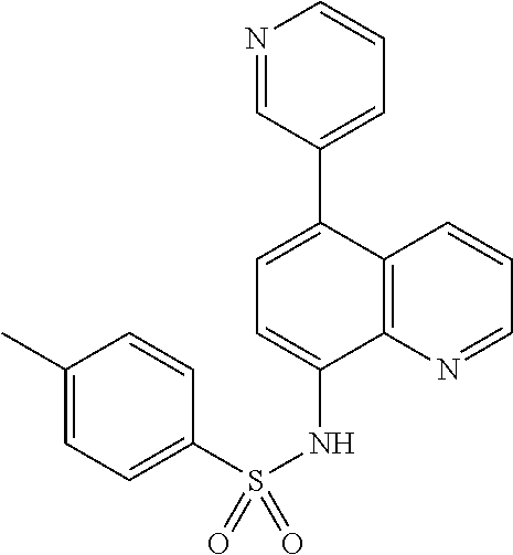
C12=C(N=CC=C1)C(NS(C1=CC=C(C)C=C1)(=O)=O)=CC=C2C1=CC=CN=C1
